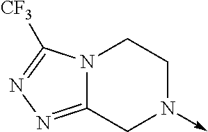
N12C(=NN=C1[CF3])CN(->C)CC2
